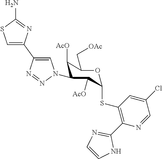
N1=CC(Cl)=CC(SC2OC(C[OAc])C([AcO])C(N3C=C(C4=CSC(N)=N4)N=N3)C2[AcO])=C1C1=NC=CN1
